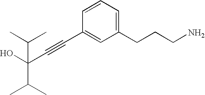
C1(CCCN)=CC=CC(C#CC(O)(C(C)C)C(C)C)=C1
